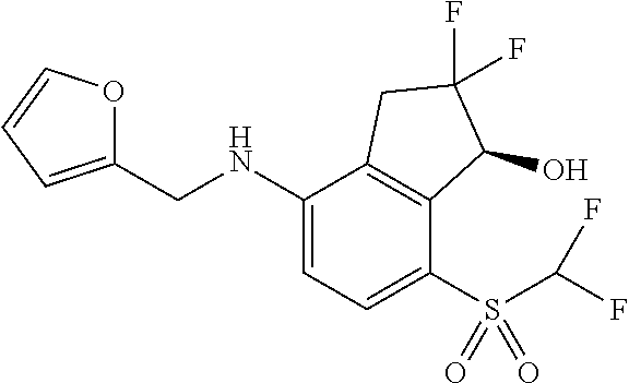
N(C1=CC=C(S(C(F)F)(=O)=O)C2=C1CC(F)(F)C2O)CC1=CC=CO1
